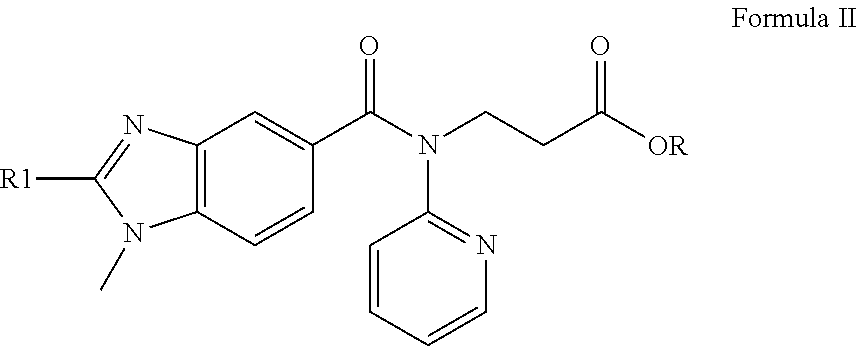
C12=C(C=CC(C(N(CCC([OR])=O)C3=NC=CC=C3)=O)=C1)N(C)C([R1])=N2
